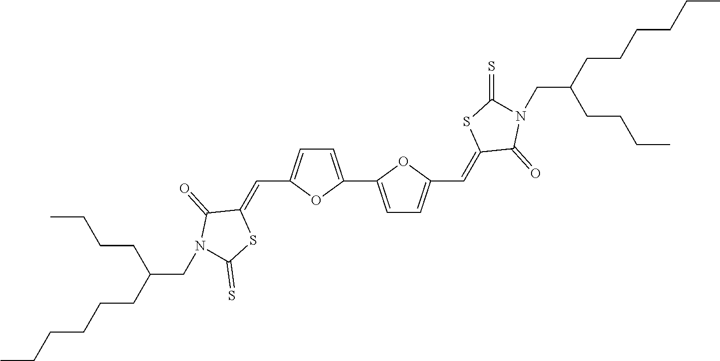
C1=C(C2=CC=C(C=C3C(=O)N(CC(CCCC)CCCCCC)C(=S)S3)O2)OC(C=C2C(=O)N(CC(CCCC)CCCCCC)C(=S)S2)=C1
